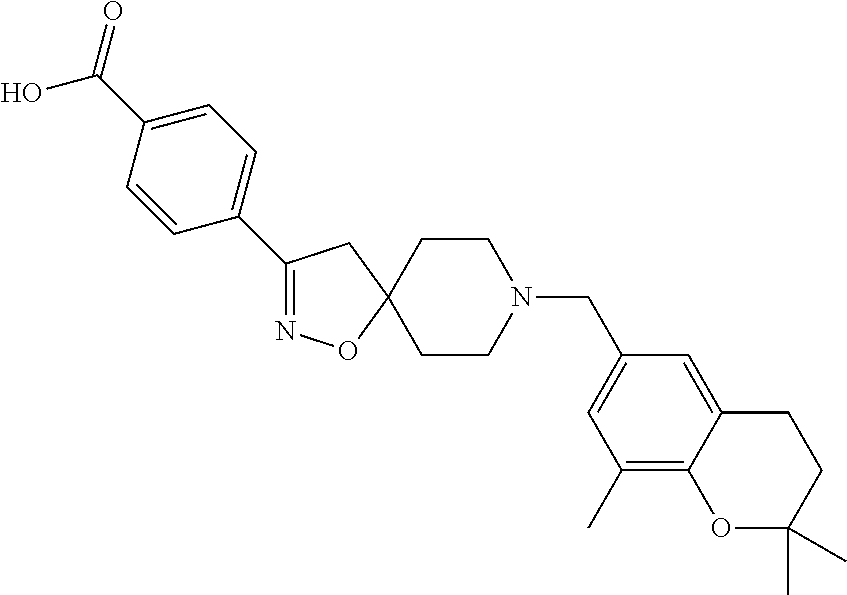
N1=C(C2=CC=C(C(O)=O)C=C2)CC2(O1)CCN(CC1=CC(C)=C3C(=C1)CCC(C)(C)O3)CC2
